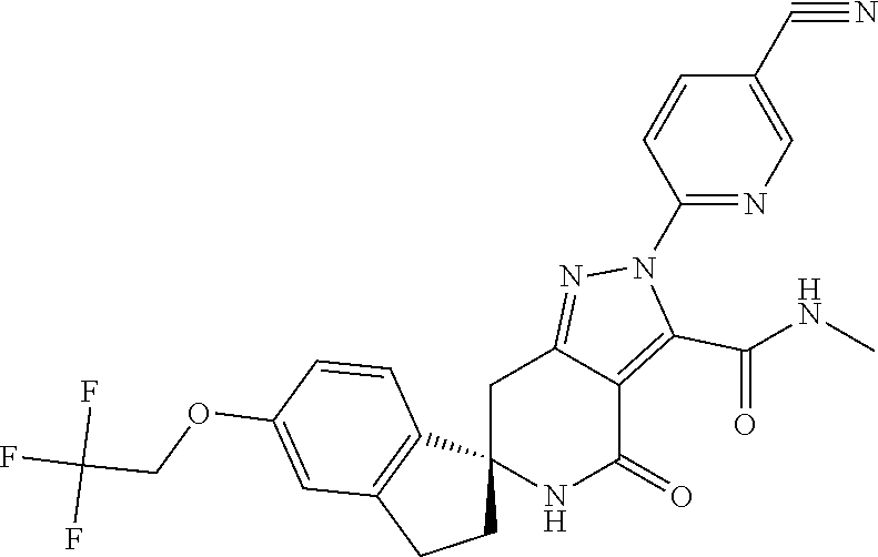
C12(NC(=O)C3=C(C(=O)NC)N(C4=NC=C(C#N)C=C4)N=C3C1)CCC1=C2C=CC(OCC(F)(F)F)=C1
